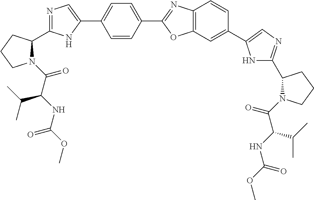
C(=O)(C(NC(OC)=O)C(C)C)N1C(C2=NC=C(C3=CC=C(C4=NC5=C(O4)C=C(C4=CN=C(C6N(C(C(C(C)C)NC(=O)OC)=O)CCC6)N4)C=C5)C=C3)N2)CCC1
